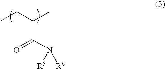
CCC(C)C(N([R5])[R6])=O
